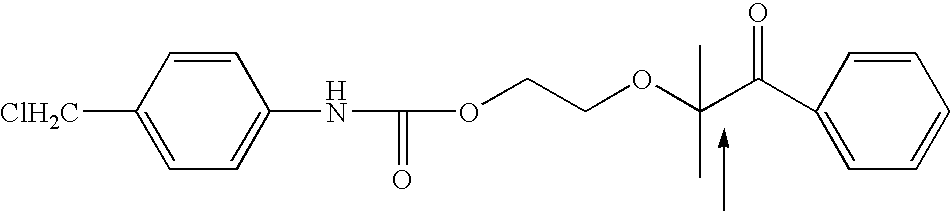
C1=CC(C(C(OCCOC(NC2=CC=C([ClH2C])C=C2)=O)(C)C)=O)=CC=C1
